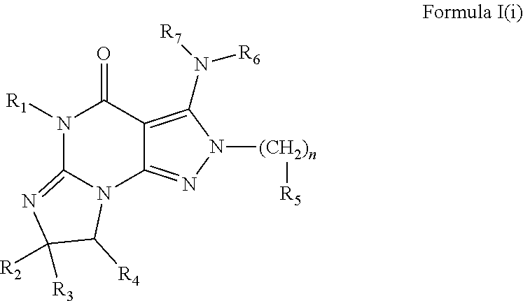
N1([R1])C2=NC([R2])([R3])C([R4])N2C2=NN([(CH2)n][R5])C(N([R7])[R6])=C2C1=O
